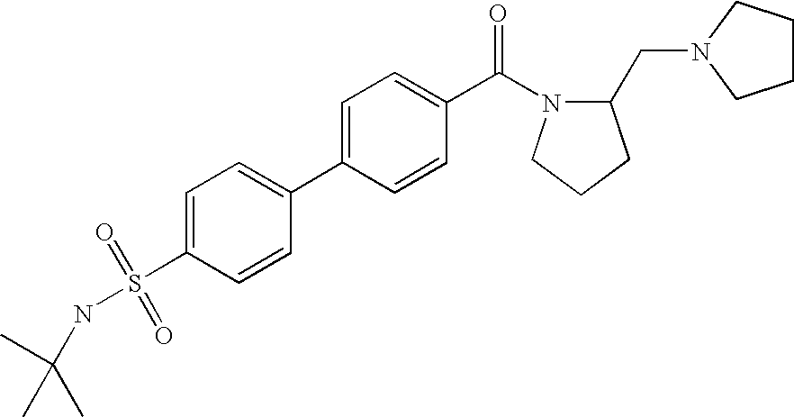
C1(S(NC(C)(C)C)(=O)=O)=CC=C(C2=CC=C(C(=O)N3C(CN4CCCC4)CCC3)C=C2)C=C1
